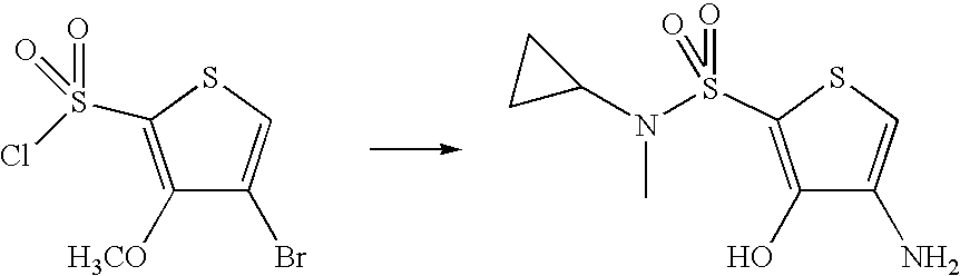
C1([H3CO])=C(S(Cl)(=O)=O)SC=C1Br.C1(O)=C(S(N(C2CC2)C)(=O)=O)SC=C1N
